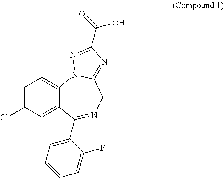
C1=C(Cl)C=C2C(=C1)N1C(=NC(C([OH])=O)=N1)CN=C2C1=CC=CC=C1F
